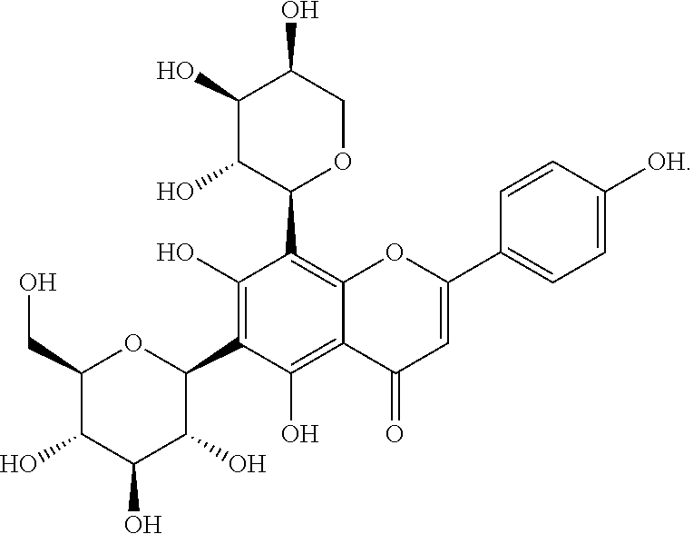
C1(O)C(O)C(C2=C3C(=C(O)C(C4OC(CO)C(O)C(O)C4O)=C2O)C(=O)C=C(C2=CC=C([OH])C=C2)O3)OCC1O
